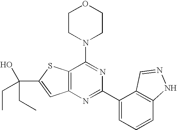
C1CN(C2=NC(C3=CC=CC4=C3C=NN4)=NC3=C2SC(C(CC)(CC)O)=C3)CCO1
